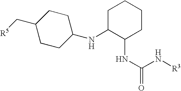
C1C(NC2CCC(C[R5])CC2)C(NC(N[R3])=O)CCC1
